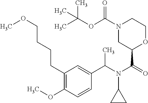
C(N(C(=O)C1OCCN(C(OC(C)(C)C)=O)C1)C1CC1)(C)C1=CC(CCCCOC)=C(OC)C=C1
